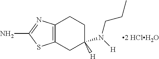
C12=C(CC([H])(N([H])CCC)CC1)SC(N)=N2.[2 HClH2O]
